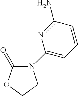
C1(N)=NC(N2C(=O)OCC2)=CC=C1
